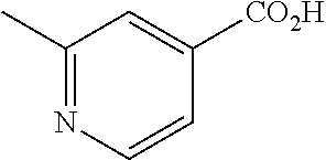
C1(C)=NC=CC([CO2H])=C1
